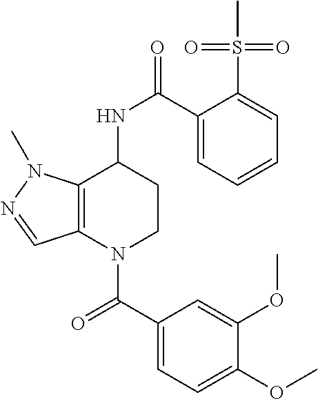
C1(C(=O)N2CCC(NC(=O)C3=CC=CC=C3S(C)(=O)=O)C3=C2C=NN3C)=CC=C(OC)C(OC)=C1
